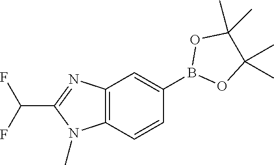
C12=C(N=C(C(F)F)N1C)C=C(B1OC(C)(C)C(C)(C)O1)C=C2
